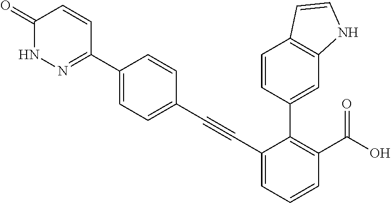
C1=C(C2=NNC(=O)C=C2)C=CC(C#CC2=CC=CC(C(=O)O)=C2C2=CC3=C(C=CN3)C=C2)=C1
